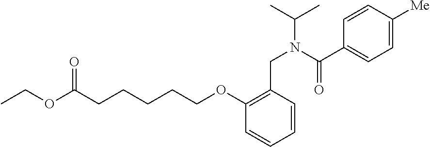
C(CCCOC1=C(CN(C(C)C)C(C2=CC=C([Me])C=C2)=O)C=CC=C1)CC(OCC)=O
